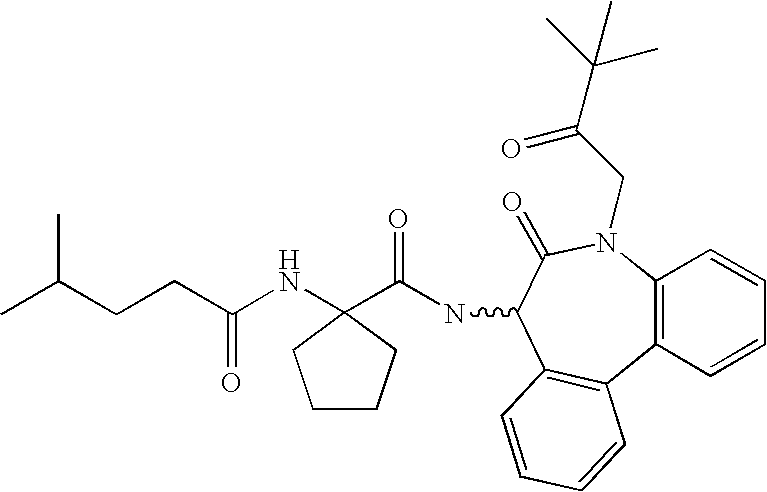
C12=C(N(CC(C(C)(C)C)=O)C(=O)C(NC(=O)C3(NC(CCC(C)C)=O)CCCC3)C3=C1C=CC=C3)C=CC=C2
